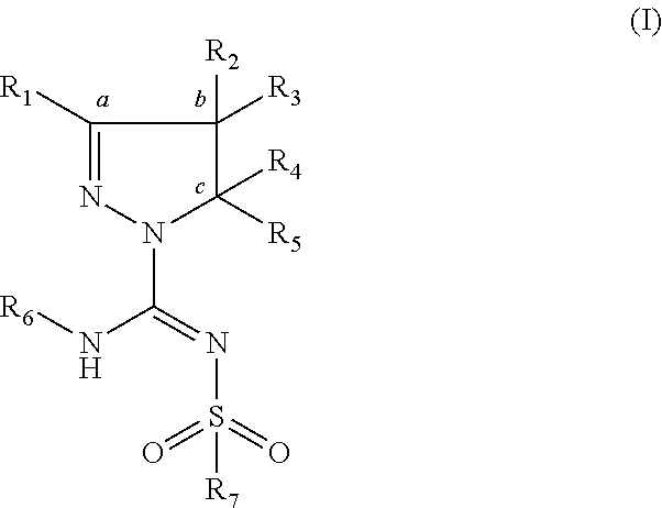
C1([R1])=NN(C(=NS([R7])(=O)=O)N[R6])C([R4])([R5])C1([R2])[R3]
